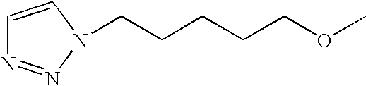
C1=CN(CCCCCOC)N=N1
